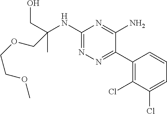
C1(NC(CO)(C)COCCOC)=NN=C(C2=C(Cl)C(Cl)=CC=C2)C(N)=N1
